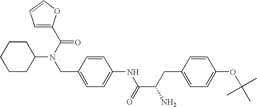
C1CC(N(CC2=CC=C(NC(C(CC3=CC=C(OC(C)(C)C)C=C3)N)=O)C=C2)C(=O)C2=CC=CO2)CCC1
